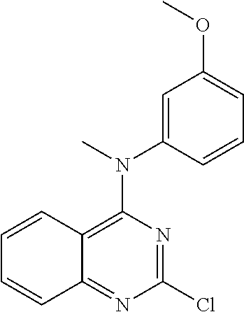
C1=CC=C(OC)C=C1N(C)C1=C2C(=NC(Cl)=N1)C=CC=C2
